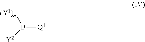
B([Q1])([Y2])[(Y1)n]
